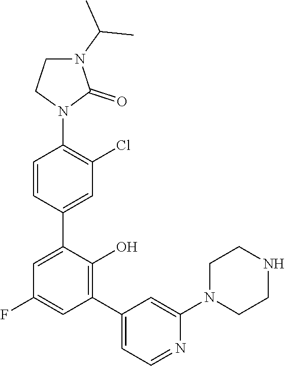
C1=C(C2=CC(Cl)=C(N3C(=O)N(C(C)C)CC3)C=C2)C(O)=C(C2=CC=NC(N3CCNCC3)=C2)C=C1F
